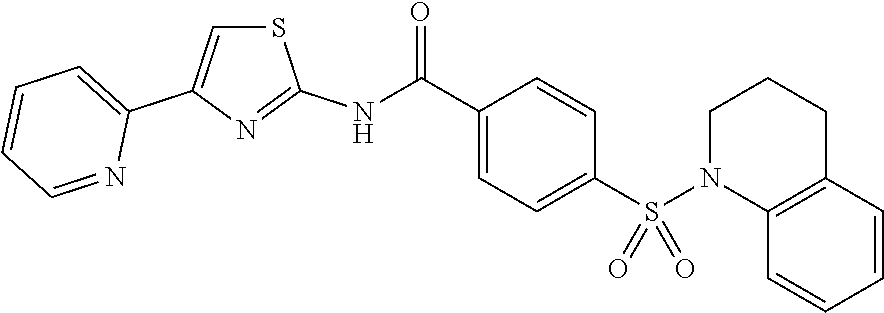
S1C=C(C2=CC=CC=N2)N=C1NC(=O)C1=CC=C(S(N2C3=C(CCC2)C=CC=C3)(=O)=O)C=C1
